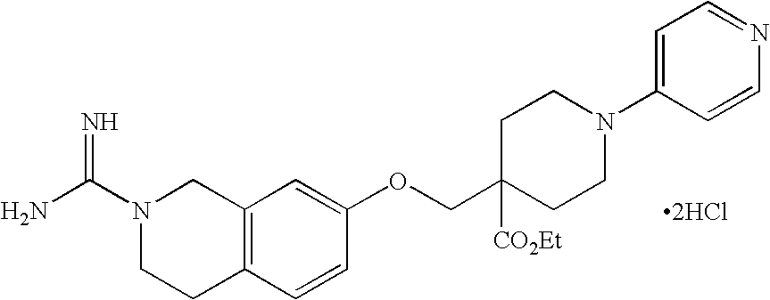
[2HCl].NC(N1CCC2=C(C1)C=C(OCC1([CO2Et])CCN(C3=CC=NC=C3)CC1)C=C2)=N
